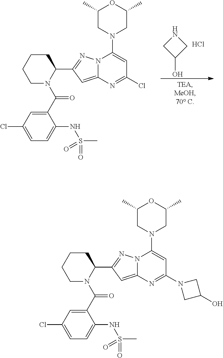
C1CCCN(C(C2=CC(Cl)=CC=C2NS(=O)(=O)C)=O)C1C1=NN2C(=C1)N=C(N1CC(O)C1)C=C2N1CC(C)OC(C)C1.C1CCCN(C(C2=CC(Cl)=CC=C2NS(=O)(=O)C)=O)C1C1=NN2C(=C1)N=C(Cl)C=C2N1CC(C)OC(C)C1.N1CC(O)C1.Cl
